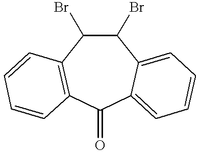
C1(Br)C(Br)C2=C(C(=O)C3=CC=CC=C13)C=CC=C2
